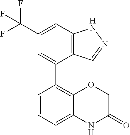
C12=C(C=C(C(F)(F)F)C=C1C1=C3C(=CC=C1)NC(=O)CO3)NN=C2
